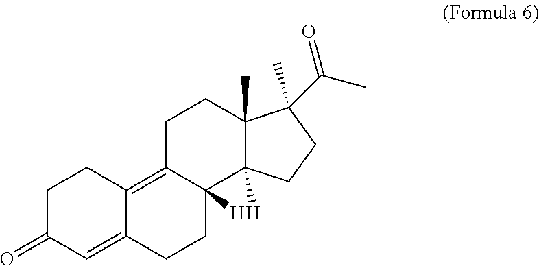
C1C(=O)C=C2C(=C3C([H])(CC2)C2([H])C(C)(CC3)C(C)(C(=O)C)CC2)C1
